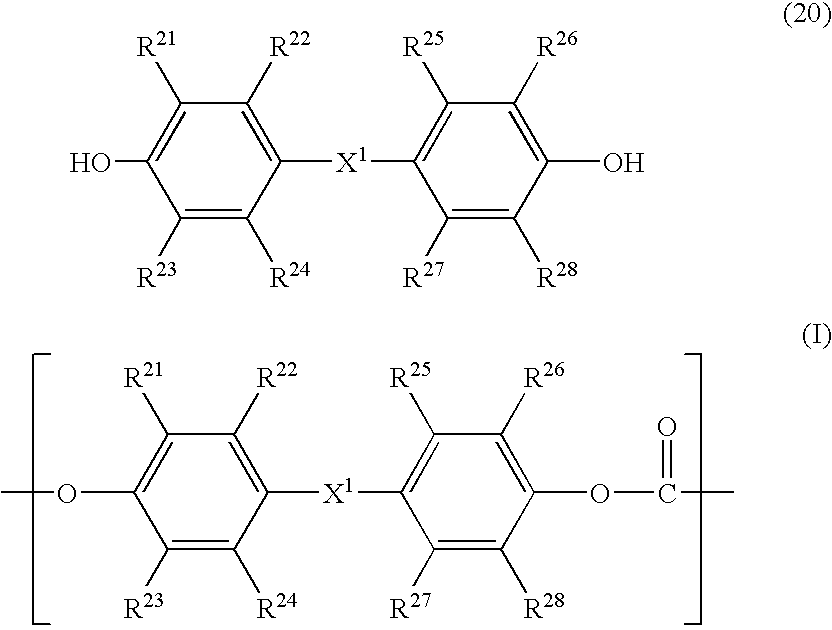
OC1=C([R21])C([R22])=C([X1]C2=C([R25])C([R26])=C(O)C([R28])=C2[R27])C([R24])=C1[R23].O(C1=C([R21])C([R22])=C([X1]C2=C([R25])C([R26])=C(OC(C)=O)C([R28])=C2[R27])C([R24])=C1[R23])C
